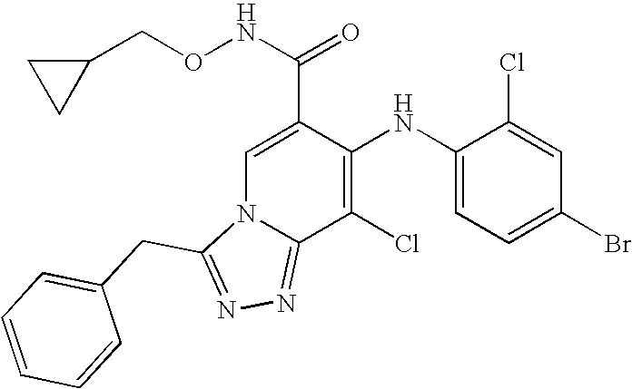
C1(Cl)=C(NC2=CC=C(Br)C=C2Cl)C(C(=O)NOCC2CC2)=CN2C1=NN=C2CC1=CC=CC=C1
